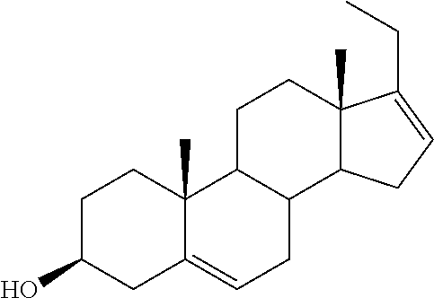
C1C2=CCC3C(C2(C)CCC1O)CCC1(C)C3CC=C1CC
